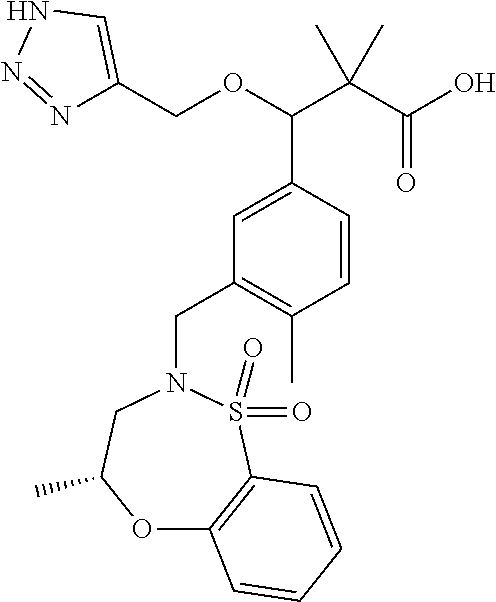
N1=NNC=C1COC(C(C(=O)O)(C)C)C1=CC(CN2CC(C)OC3=C(S2(=O)=O)C=CC=C3)=C(C)C=C1
